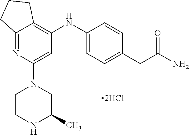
C12=NC(N3CCNC(C)C3)=CC(NC3=CC=C(CC(N)=O)C=C3)=C1CCC2.[2HCl]
